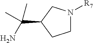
C1(C(N)(C)C)CCN([R7])C1
